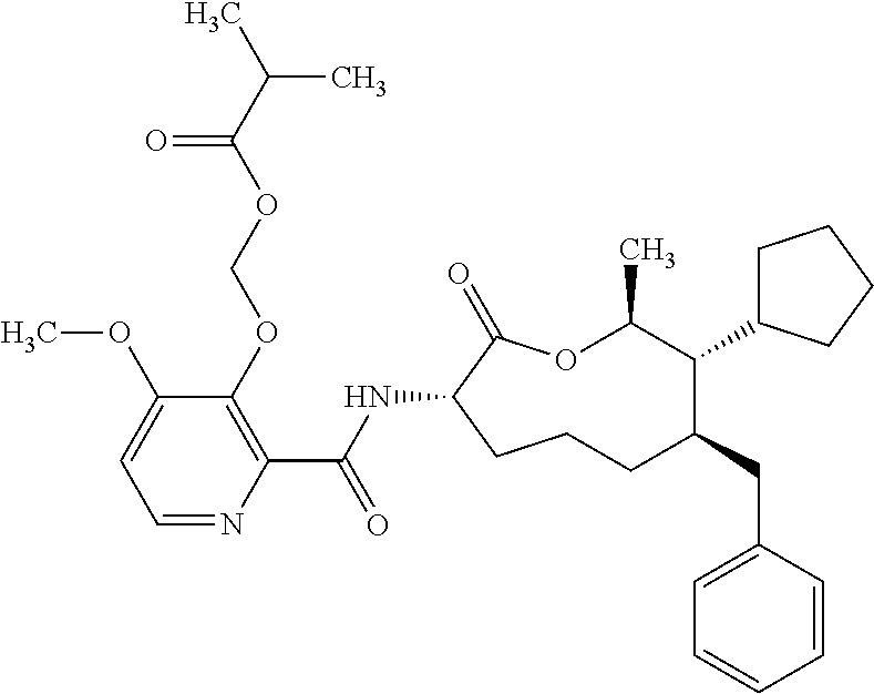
C1CC(NC(C2=C(OCOC(C(C)C)=O)C(OC)=CC=N2)=O)C(=O)OC(C)C(C2CCCC2)C(CC2=CC=CC=C2)C1
